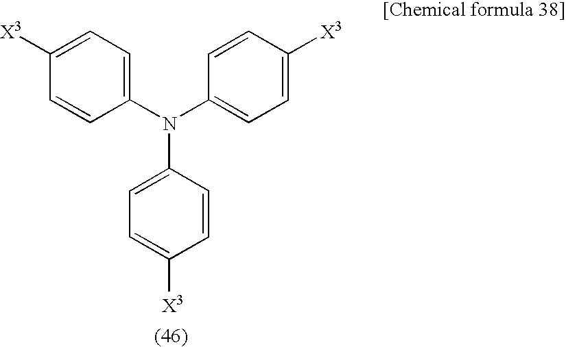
C1(N(C2=CC=C([X3])C=C2)C2=CC=C([X3])C=C2)=CC=C([X3])C=C1
